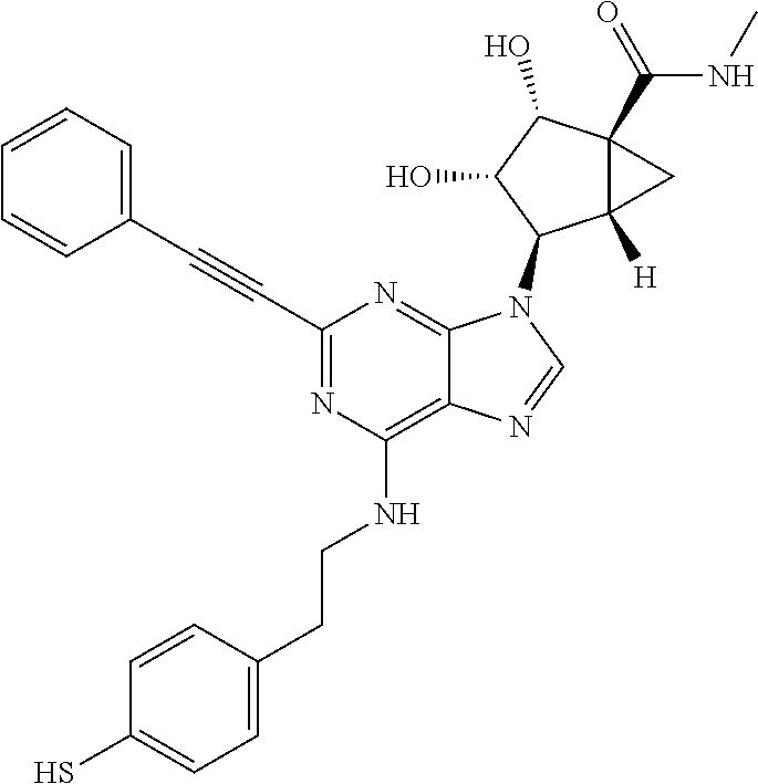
C1=C(CCNC2=C3C(=NC(C#CC4=CC=CC=C4)=N2)N(C2C4([H])C(C(=O)NC)(C(O)C2O)C4)C=N3)C=CC(S)=C1
